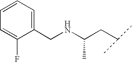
C1(CNC(CC(C)C)C)=CC=CC=C1F
